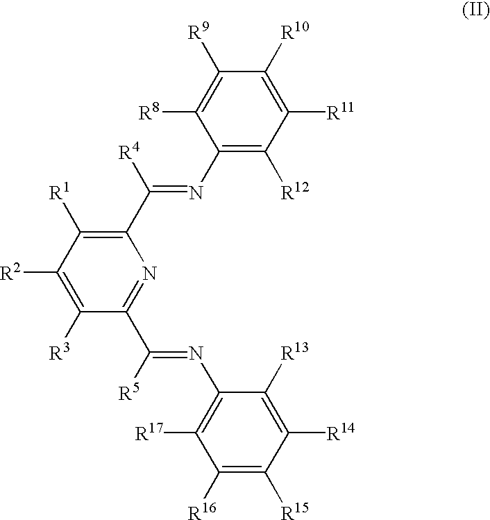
C1(N=C([R4])C2=C([R1])C([R2])=C([R3])C(C(=NC3=C([R17])C([R16])=C([R15])C([R14])=C3[R13])[R5])=N2)=C([R12])C([R11])=C([R10])C([R9])=C1[R8]
